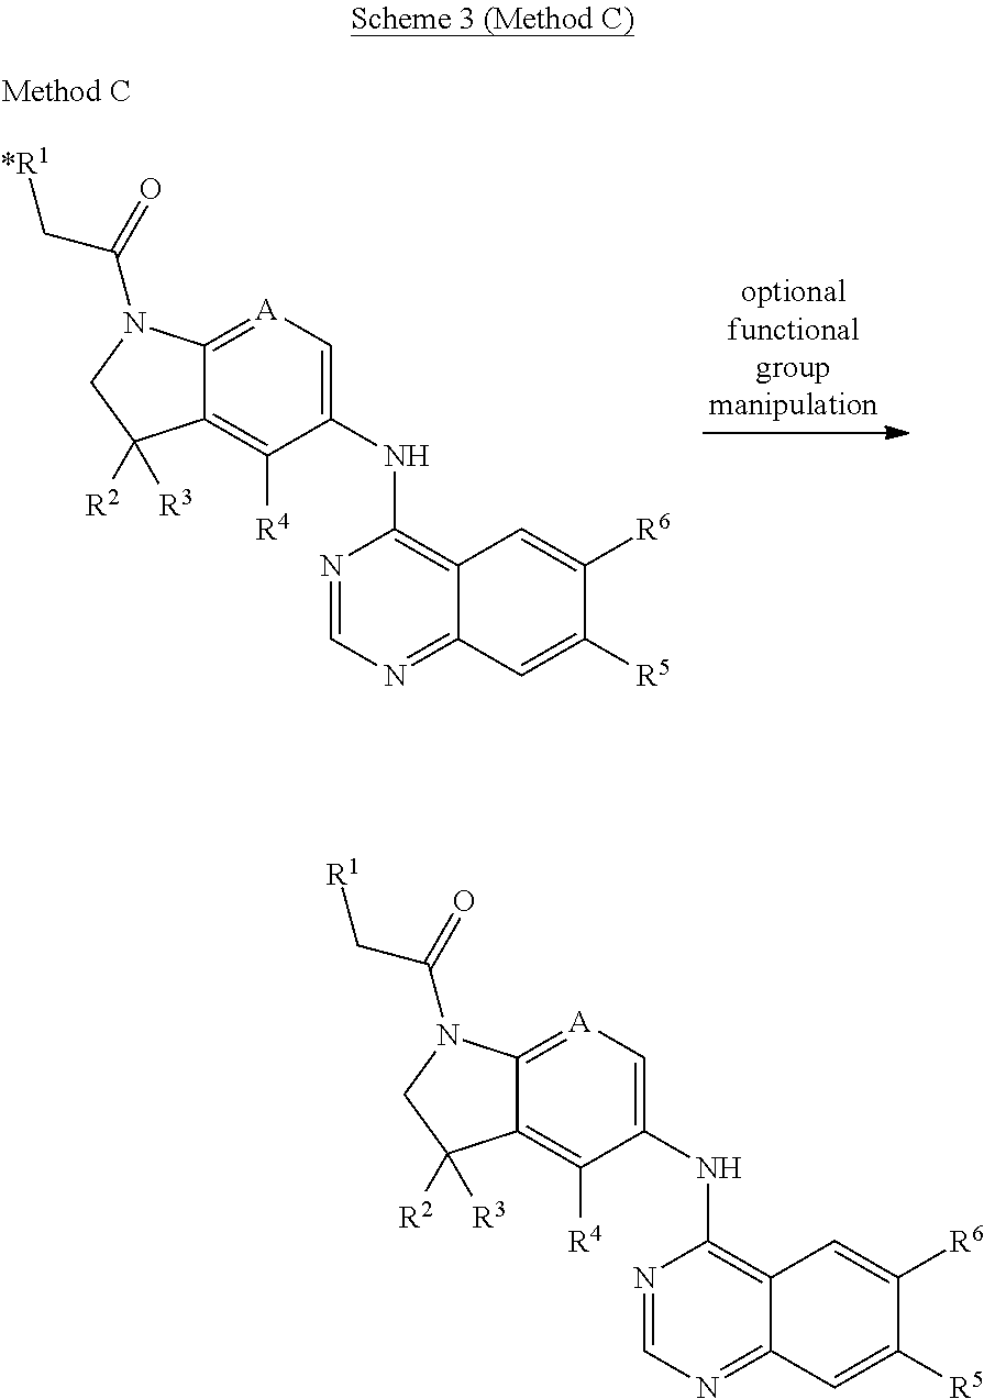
N1=CN=C2C(=C1NC1=C[A]=C3C(=C1[R4])C([R3])([R2])CN3C(=O)C[R1])C=C([R6])C([R5])=C2.N1=CN=C2C(=C1NC1=C[A]=C3C(=C1[R4])C([R3])([R2])CN3C(=O)C[*R1])C=C([R6])C([R5])=C2
